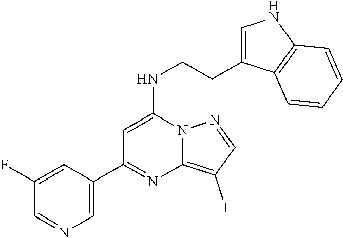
C1=C(C2=NC3=C(I)C=NN3C(NCCC3=CNC4=C3C=CC=C4)=C2)C=C(F)C=N1
